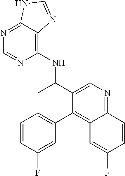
C1(NC(C2=CN=C3C(=C2C2=CC=CC(F)=C2)C=C(F)C=C3)C)=C2C(=NC=N1)NC=N2
